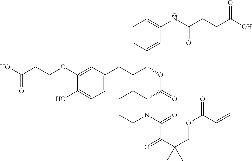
C1(OCCC(O)=O)=CC(CCC(OC(=O)C2CCCCN2C(=O)C(C(COC(=O)C=C)(C)C)=O)C2=CC(NC(CCC(O)=O)=O)=CC=C2)=CC=C1O
